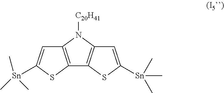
C12=C(N([C20H41])C3=C1SC([Sn](C)(C)C)=C3)C=C([Sn](C)(C)C)S2
